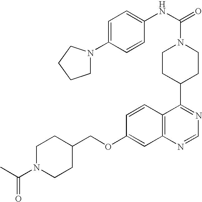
C1CC(C2=NC=NC3=C2C=CC(OCC2CCN(C(C)=O)CC2)=C3)CCN1C(=O)NC1=CC=C(N2CCCC2)C=C1
